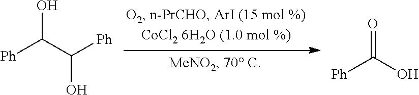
[Ph]C(C([Ph])O)O.[Ph]C(O)=O
